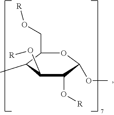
C1(CO[R])C(C)C(O[R])C(O[R])C(OC)O1
